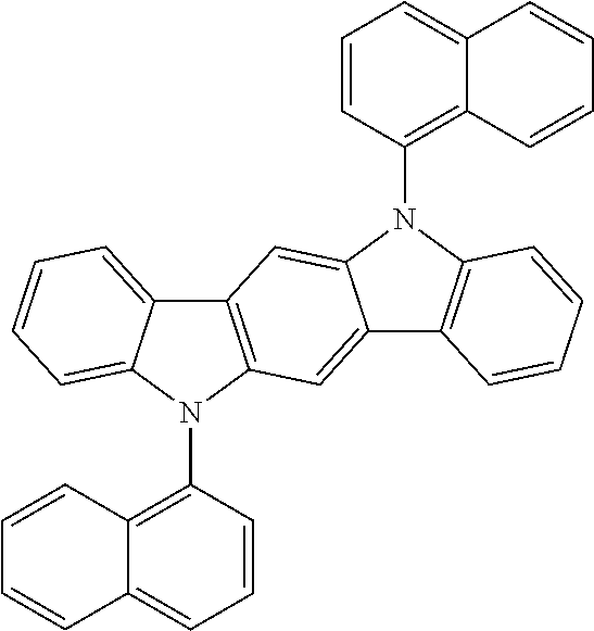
C12=C(N(C3=C4C(=CC=C3)C=CC=C4)C3=CC=CC=C13)C=C1C3=C(N(C4=C5C(=CC=C4)C=CC=C5)C1=C2)C=CC=C3
